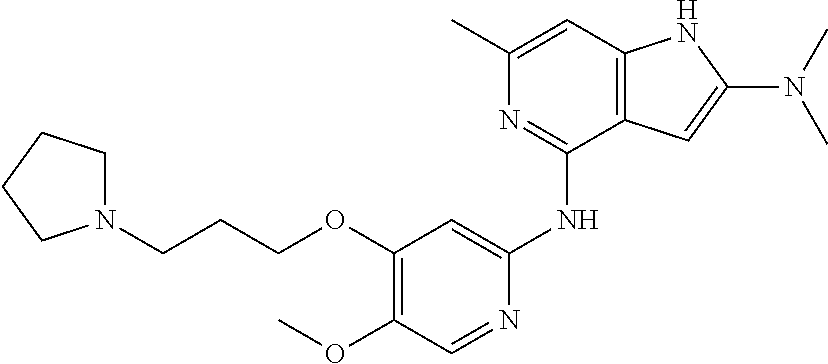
N1(CCCOC2=C(OC)C=NC(NC3=NC(C)=CC4=C3C=C(N(C)C)N4)=C2)CCCC1
